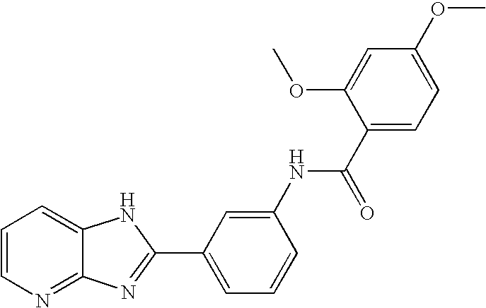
C1=CN=C2C(=C1)NC(C1=CC=CC(NC(C3=CC=C(OC)C=C3OC)=O)=C1)=N2
